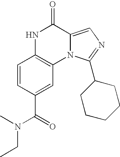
N1C2=C(N3C(=CN=C3C3CCCCC3)C1=O)C=C(C(=O)N(C)CC)C=C2
